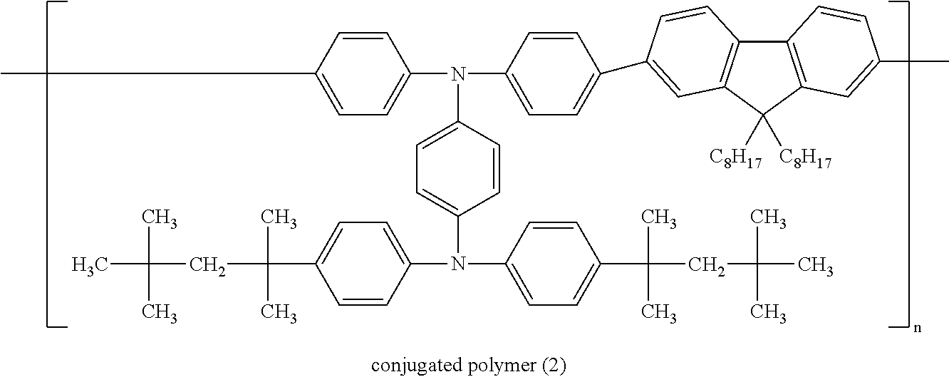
C1=CC(C)=CC=C1N(C1=CC=C(C2=CC3=C(C4=C(C=C(C)C=C4)C3([C8H17])[C8H17])C=C2)C=C1)C1=CC=C(N(C2=CC=C(C(CC(C)(C)C)(C)C)C=C2)C2=CC=C(C(CC(C)(C)C)(C)C)C=C2)C=C1
